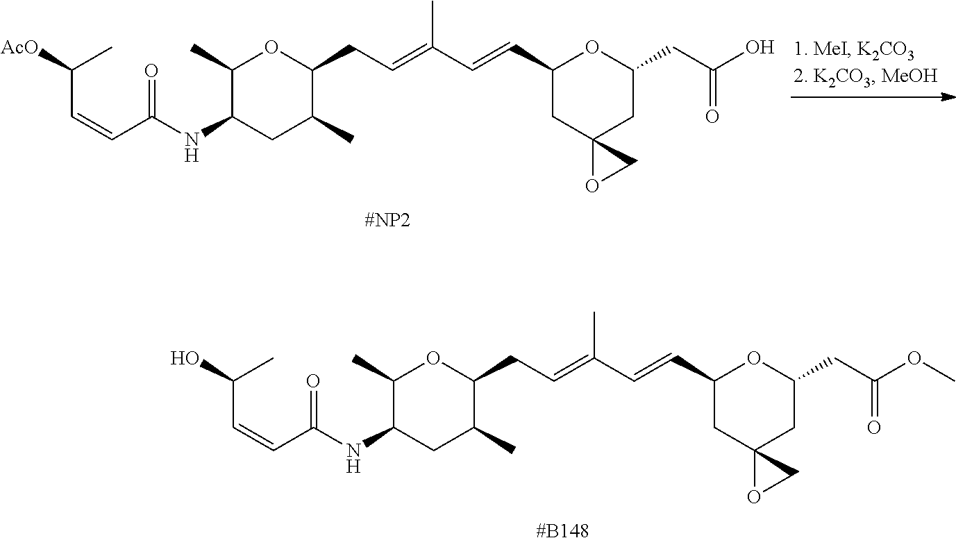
C1(C)C(NC(C=CC([AcO])C)=O)CC(C)C(CC=C(C=CC2CC3(CC(CC(O)=O)O2)OC3)C)O1.[#B148].C1(C)C(NC(C=CC(O)C)=O)CC(C)C(CC=C(C=CC2CC3(CC(CC(OC)=O)O2)OC3)C)O1
